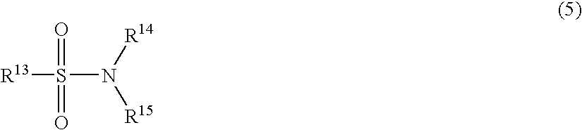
[R13]S(N([R14])[R15])(=O)=O
